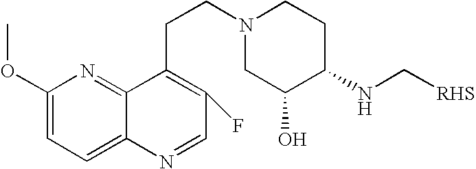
C1(OC)=CC=C2C(=N1)C(CCN1CC(O)C(NC[RHS])CC1)=C(F)C=N2
